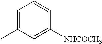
C1=C(C)C=C([NHCOCH3])C=C1
